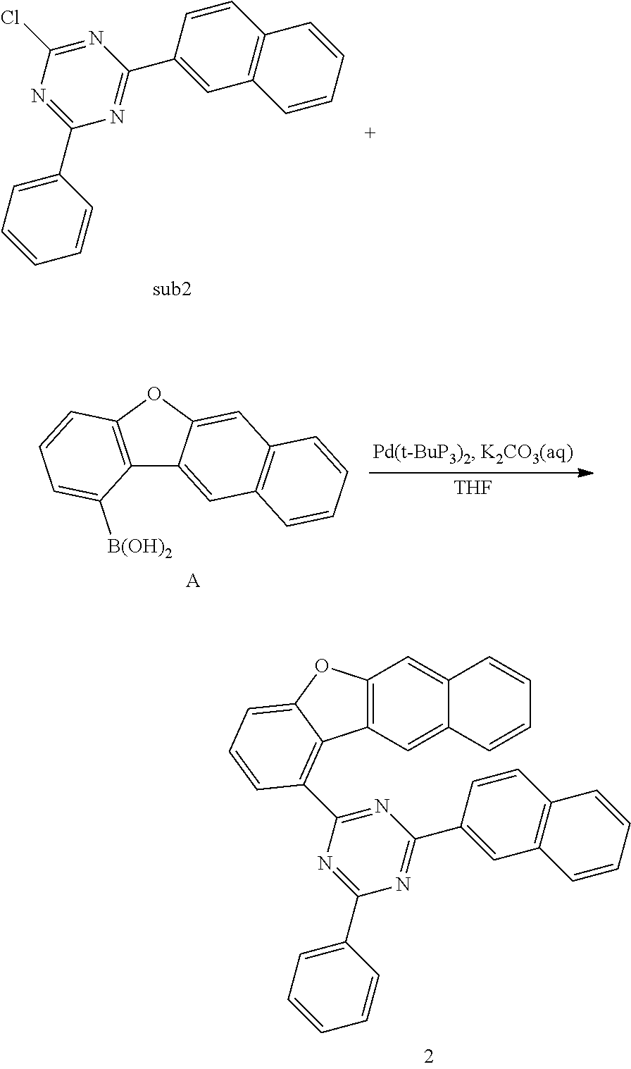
[THF].C12=C(OC3=CC4=C(C=C13)C=CC=C4)C=CC=C2[B(OH)2].[A].C1(C2=NC(Cl)=NC(C3=CC4=C(C=C3)C=CC=C4)=N2)=CC=CC=C1.C12=C(C3=NC(C4=CC5=C(C=C4)C=CC=C5)=NC(C4=CC=CC=C4)=N3)C=CC=C1OC1=C2C=C2C(=C1)C=CC=C2
